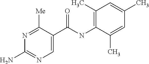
C1=C(C(=O)NC2=C(C)C=C(C)C=C2C)C([Me])=NC(N)=N1
